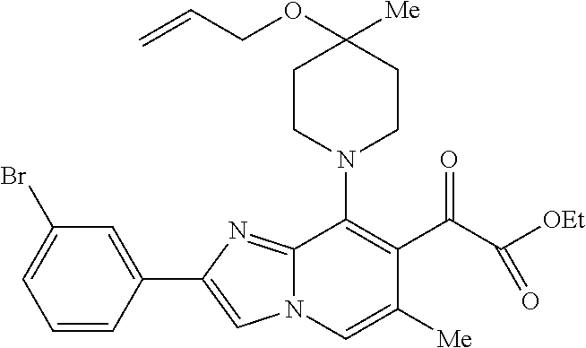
C1CN(C2=C(C(=O)C([OEt])=O)C([Me])=CN3C2=NC(C2=CC(Br)=CC=C2)=C3)CCC1(OCC=C)[Me]
